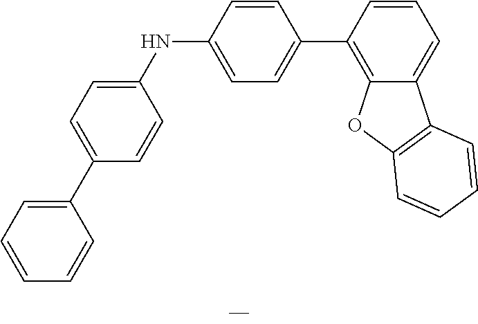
C1(C2=CC=C(NC3=CC=C(C4=C5C(=CC=C4)C4=C(O5)C=CC=C4)C=C3)C=C2)=CC=CC=C1
